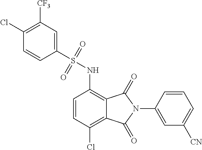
C1(Cl)=C([CF3])C=C(S(=O)(=O)NC2=C3C(=C(Cl)C=C2)C(=O)N(C2=CC([CN])=CC=C2)C3=O)C=C1
